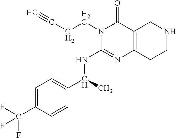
N(C1=NC2=C(C(=O)N1CCC#C)CNCC2)C(C1=CC=C(C(F)(F)F)C=C1)C
